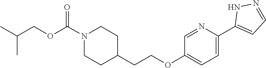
N1(C(OCC(C)C)=O)CCC(CCOC2=CC=C(C3=CC=NN3)N=C2)CC1
